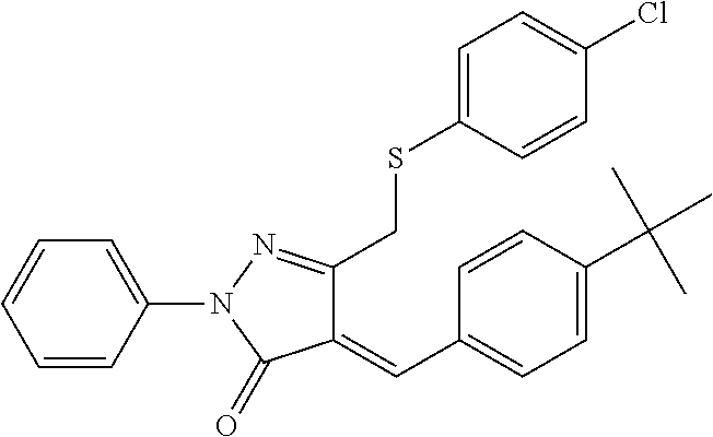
C1=CC(N2N=C(CSC3=CC=C(Cl)C=C3)C(=CC3=CC=C(C(C)(C)C)C=C3)C2=O)=CC=C1
